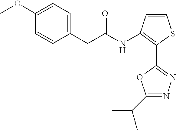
C(C(=O)NC1=C(C2=NN=C(C(C)C)O2)SC=C1)C1=CC=C(OC)C=C1
